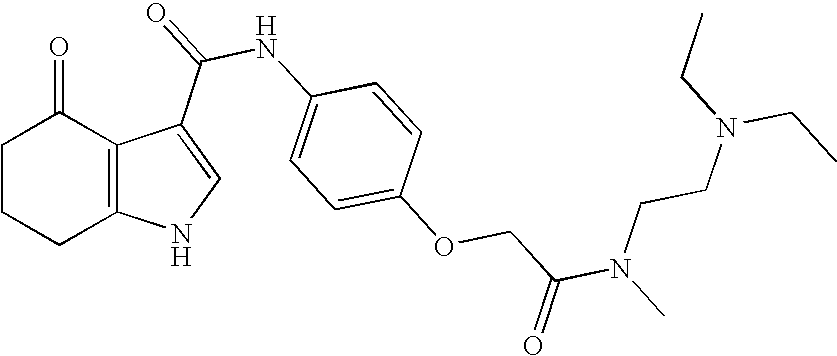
C12=C(C(C(=O)NC3=CC=C(OCC(N(C)CCN(CC)CC)=O)C=C3)=CN1)C(=O)CCC2
